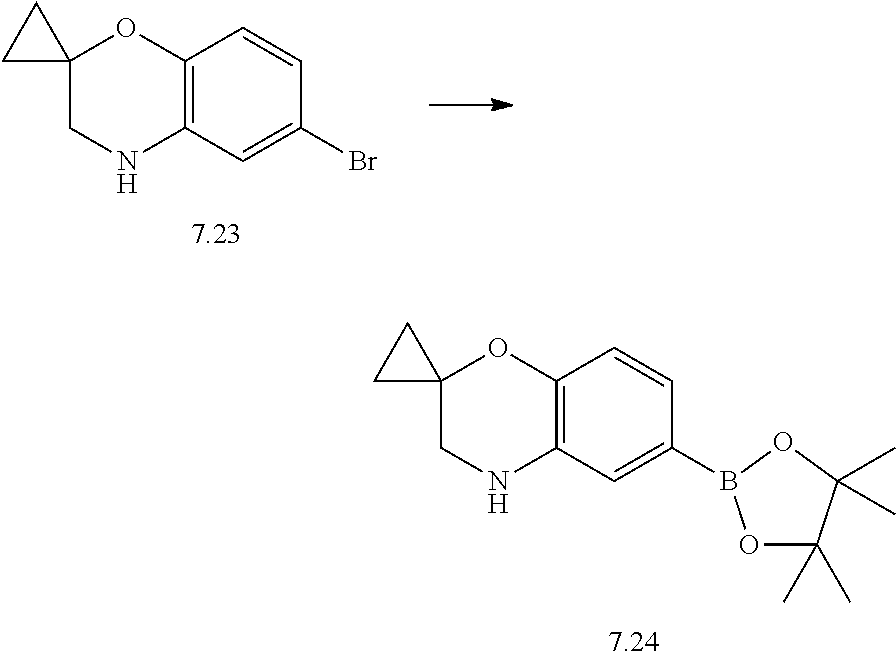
C12=C(C=C(Br)C=C1)NCC1(O2)CC1.C12=C(C=C(B3OC(C)(C)C(C)(C)O3)C=C1)NCC1(O2)CC1
